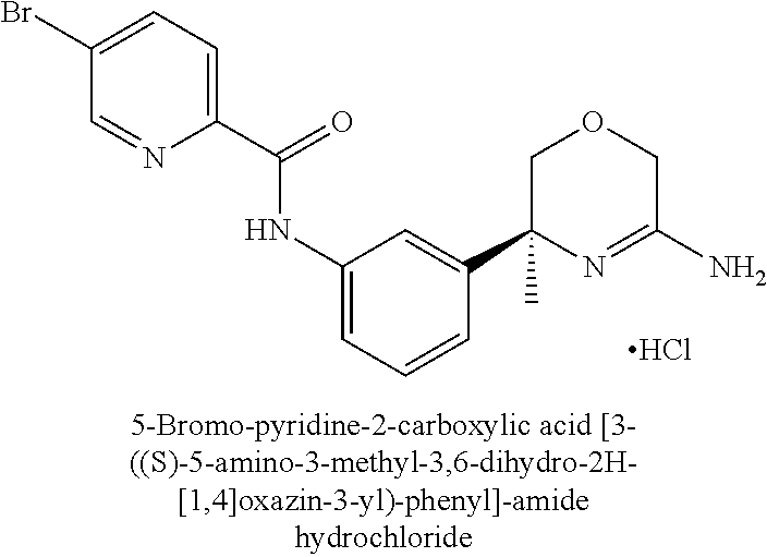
C1(Br)=CC=C(C(=O)NC2=CC=CC(C3(C)N=C(N)COC3)=C2)N=C1.Cl
